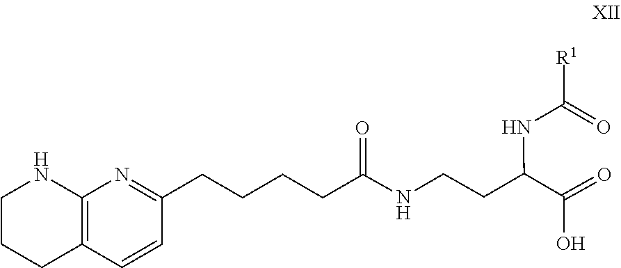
C12=C(NCCC1)N=C(CCCCC(=O)NCCC(C(=O)O)NC(=O)[R1])C=C2
